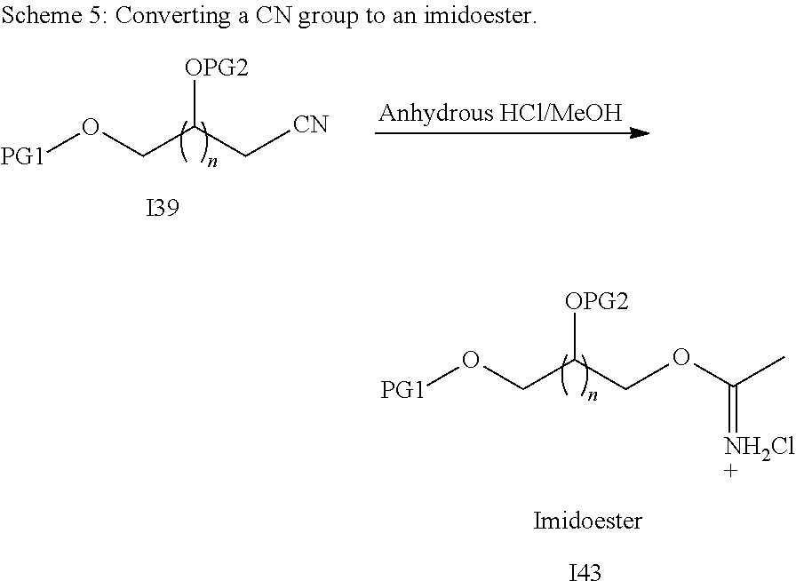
[PG1]OCC(C[CN])[OPG2].[I39].[PG1]OCC(COC(C)=[NH2Cl+])[OPG2].[I43]
